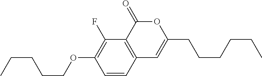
C1=CC2=C(C(F)=C1OCCCCC)C(=O)OC(CCCCCC)=C2
